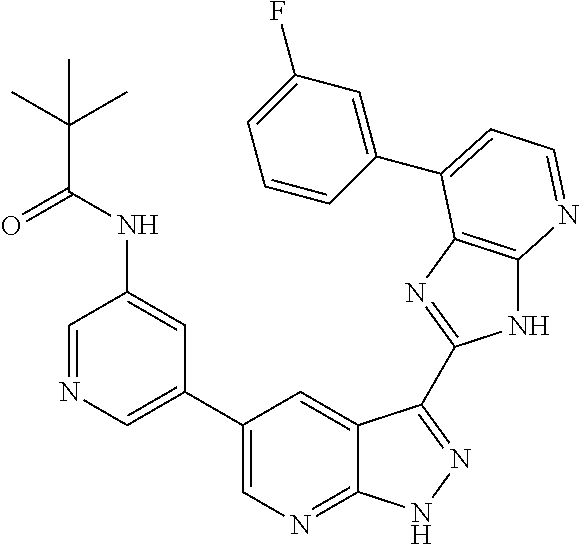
C1=NC=C(C2=CN=C3C(=C2)C(C2=NC4=C(N2)N=CC=C4C2=CC(F)=CC=C2)=NN3)C=C1NC(C(C)(C)C)=O
